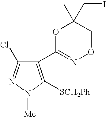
C1(C2=NOCC(CI)(C)O2)=C([SCH2Ph])N([Me])N=C1Cl
